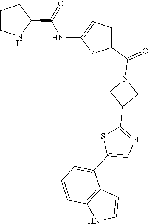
C1CNC(C(=O)NC2=CC=C(C(=O)N3CC(C4=NC=C(C5=CC=CC6=C5C=CN6)S4)C3)S2)C1
